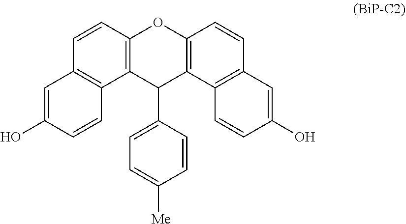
C12=C(C3=C(C=C1)OC1=C(C3C3=CC=C([Me])C=C3)C3=C(C=C1)C=C(O)C=C3)C=CC(O)=C2
